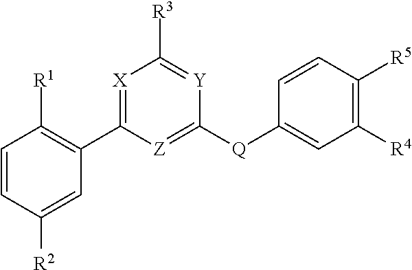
C1=CC([R2])=CC(C2=[X]C([R3])=[Y]C([Q]C3=CC([R4])=C([R5])C=C3)=[Z]2)=C1[R1]
